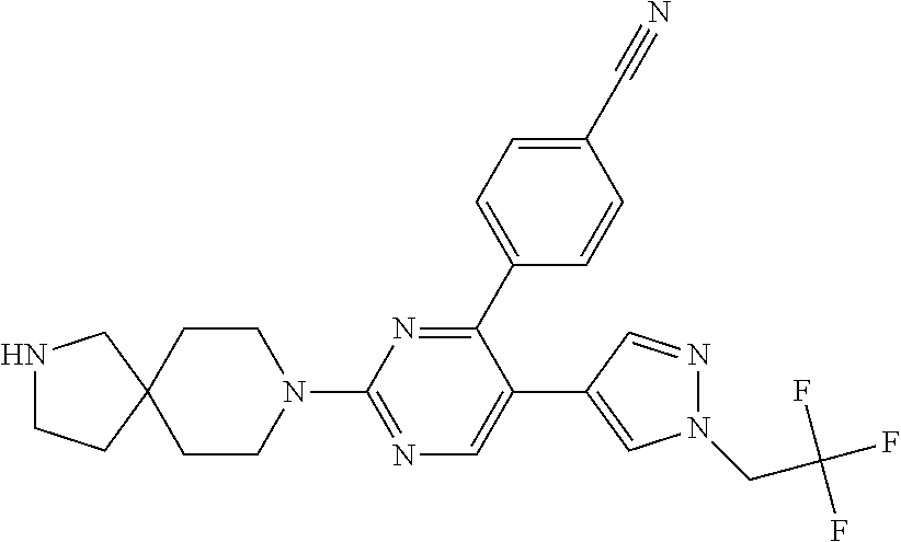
C1(C2=CC=C(C#N)C=C2)=NC(N2CCC3(CC2)CNCC3)=NC=C1C1=CN(CC(F)(F)F)N=C1
